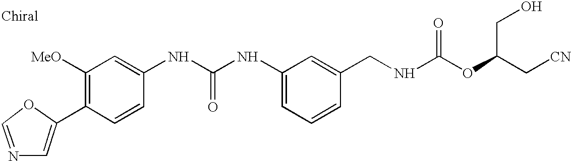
C1=C(C2=C([MeO])C=C(NC(NC3=CC=CC(CNC(OC(C[CN])CO)=O)=C3)=O)C=C2)OC=N1
